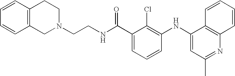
C1=CC2=C(C=C1)CCN(CCNC(C1=CC=CC(NC3=CC(C)=NC4=C3C=CC=C4)=C1Cl)=O)C2
